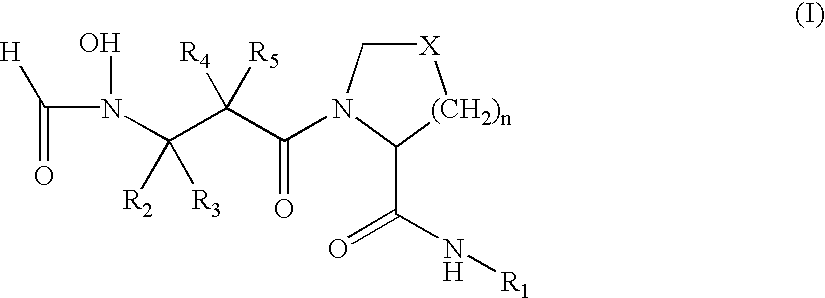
[X]1CN(C(=O)C(C(N(C(=O)[H])O)([R3])[R2])([R5])[R4])C(C(=O)N[R1])[(CH2)n]1.[H]
